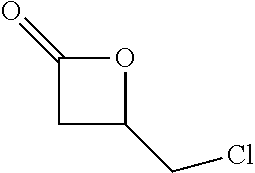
C1C(CCl)OC1=O
